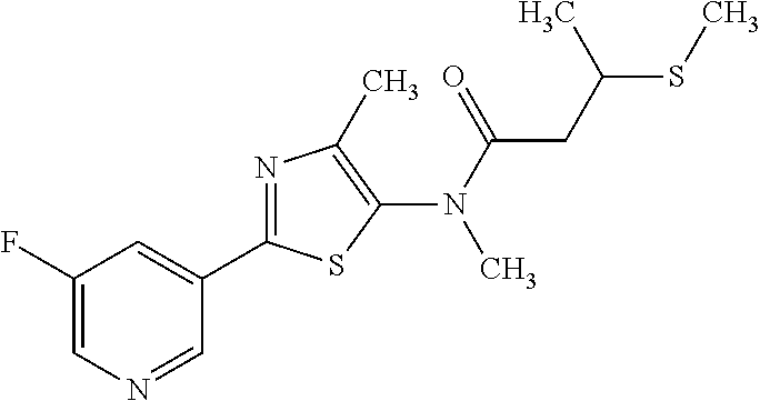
C1(F)=CN=CC(C2=NC(C)=C(N(C(CC(SC)C)=O)C)S2)=C1
